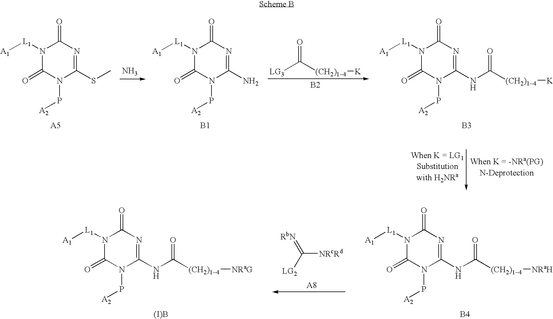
N.N1([L1][A1])C(=O)N(P[A2])C(N)=NC1=O.[B1].[LG3]C([(CH2)14][K])=O.[B2].N1([L1][A1])C(=O)N(P[A2])C(SC)=NC1=O.N1([L1][A1])C(=O)N(P[A2])C(NC([(CH2)14][K])=O)=NC1=O.[B3].N1([L1][A1])C(=O)N(P[A2])C(NC([(CH2)14][NRaH])=O)=NC1=O.[B4].C([NRcRd])(=[RbN])[LG2].N1([L1][A1])C(=O)N(P[A2])C(NC([(CH2)14][NRaG])=O)=NC1=O.[(I)B]
